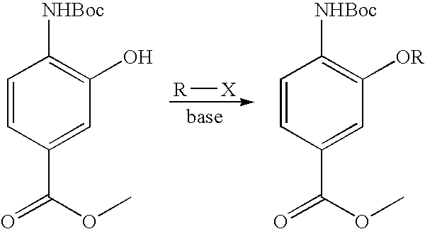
[X][R].C1=CC(C(OC)=O)=CC([OR])=C1[NHBoc].C1=CC(C(OC)=O)=CC(O)=C1[NHBoc]
